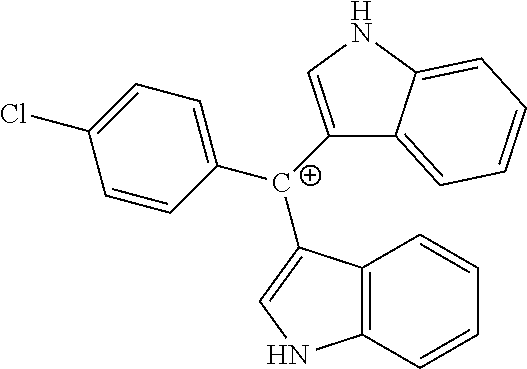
C1([C+](C2=CNC3=C2C=CC=C3)C2=CNC3=CC=CC=C23)=CC=C(Cl)C=C1
